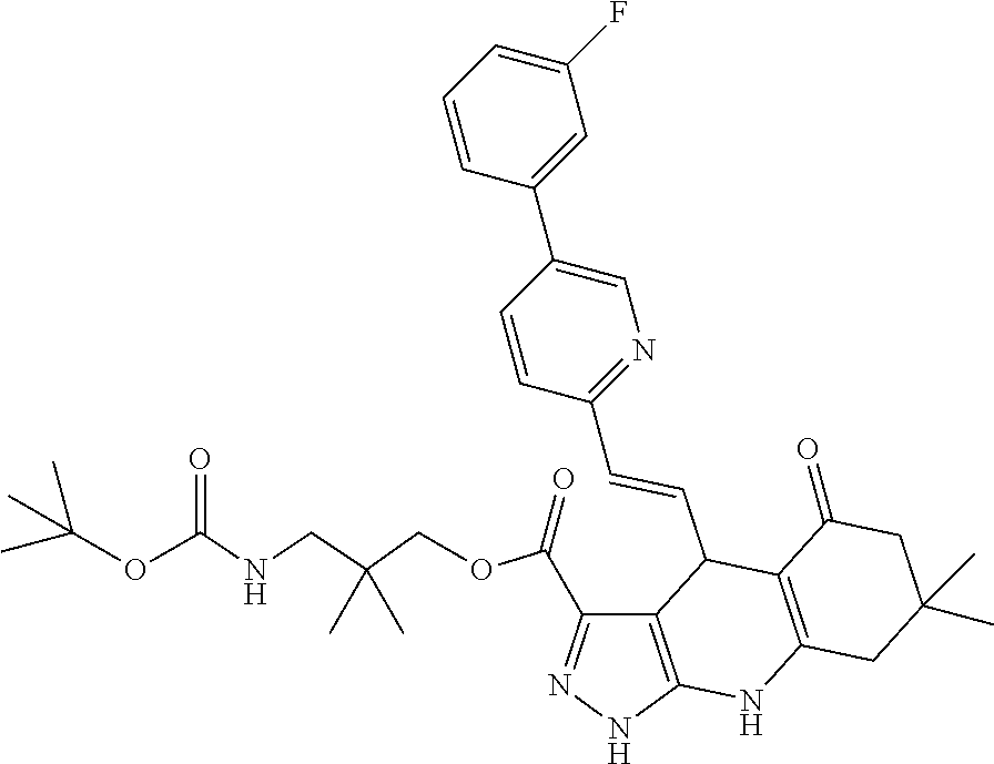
C12=C(NN=C1C(=O)OCC(CNC(OC(C)(C)C)=O)(C)C)NC1=C(C2C=CC2=NC=C(C3=CC(F)=CC=C3)C=C2)C(=O)CC(C)(C)C1
